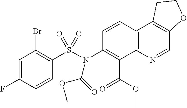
C1=C(F)C=CC(S(N(C2=C(C(=O)OC)C3=C(C=C2)C2=C(C=N3)OCC2)C(OC)=O)(=O)=O)=C1Br
